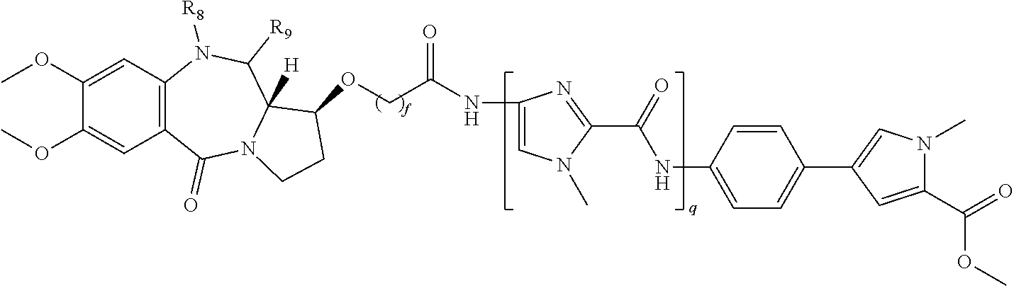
C1(OC)=CC2=C(C=C1OC)C(=O)N1C([H])(C([R9])N2[R8])C(OCC(NC2=CN(C)C(C(=O)NC3=CC=C(C4=CN(C)C(C(=O)OC)=C4)C=C3)=N2)=O)CC1
